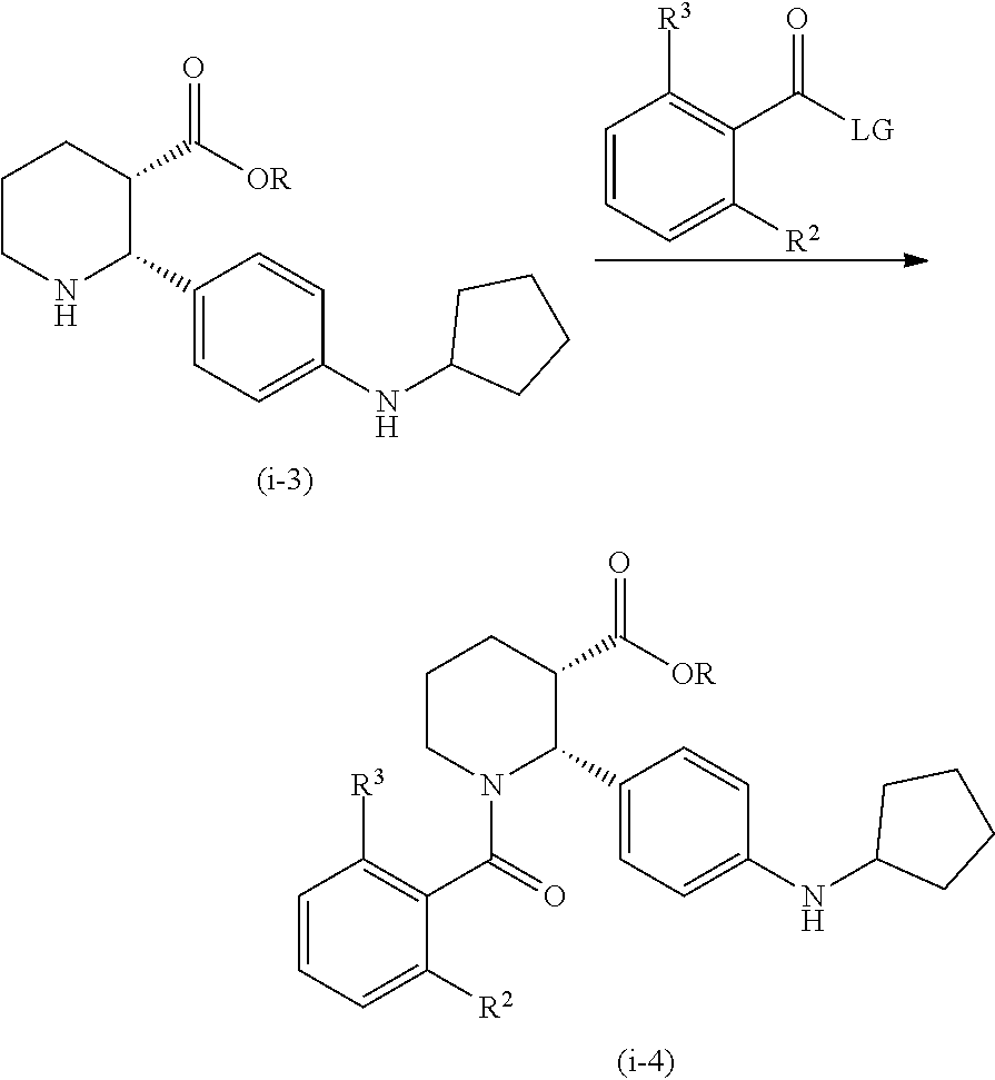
C1CNC(C2=CC=C(NC3CCCC3)C=C2)C(C([OR])=O)C1.C1=CC=C([R2])C(C([LG])=O)=C1[R3].C1CN(C(C2=C([R3])C=CC=C2[R2])=O)C(C2=CC=C(NC3CCCC3)C=C2)C(C([OR])=O)C1
